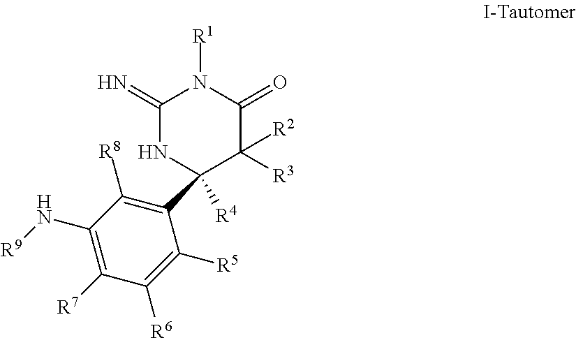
C1(=N)NC(C2=C([R8])C(N[R9])=C([R7])C([R6])=C2[R5])([R4])C([R3])([R2])C(=O)N1[R1]
